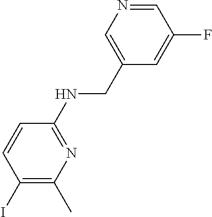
C1(NCC2=CN=CC(F)=C2)=NC(C)=C(I)C=C1
